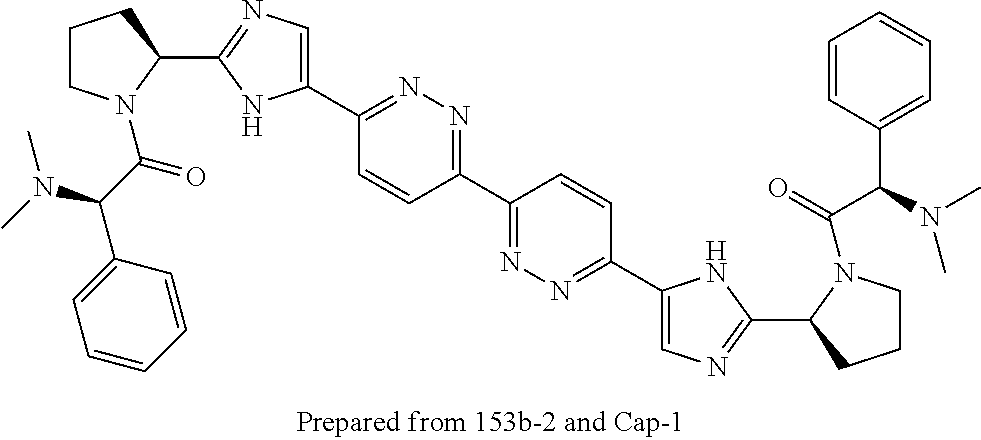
C1(C2=NN=C(C3=NN=C(C4=CN=C(C5CCCN5C(=O)C(C5=CC=CC=C5)N(C)C)N4)C=C3)C=C2)=CN=C(C2CCCN2C(C(C2=CC=CC=C2)N(C)C)=O)N1
